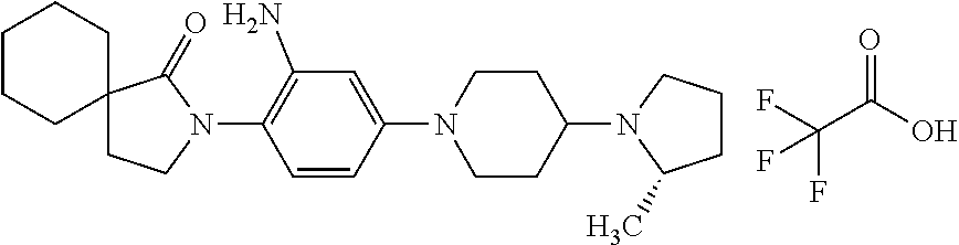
C1(N2CCC(N3C(C)CCC3)CC2)=CC(N)=C(N2C(=O)C3(CC2)CCCCC3)C=C1.C(C(O)=O)(F)(F)F
